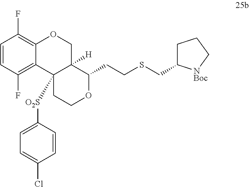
C1=C([O2S]C23C4=C(F)C=CC(F)=C4OCC2([H])C(CCSCC2CCC[NBoc]2)OCC3)C=CC(Cl)=C1
